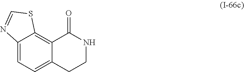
C12=CC=C3C(=C1C(=O)NCC2)SC=N3
